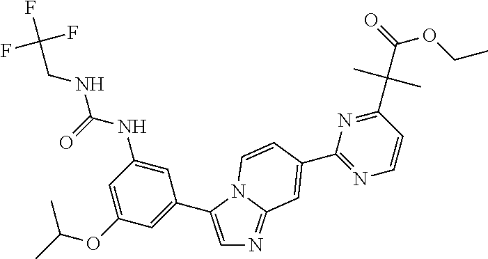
C1=C(OC(C)C)C=C(C2=CN=C3N2C=CC(C2=NC=CC(C(C(=O)OCC)(C)C)=N2)=C3)C=C1NC(=O)NCC(F)(F)F
